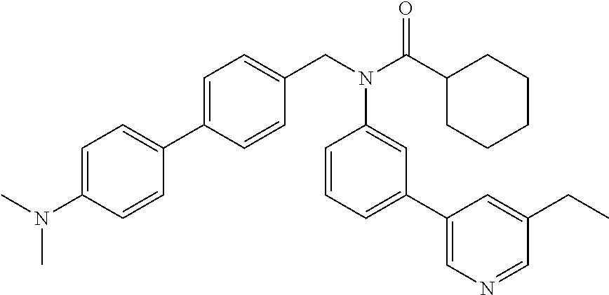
C1=C(C2=CC=C(N(C)C)C=C2)C=CC(CN(C(C2CCCCC2)=O)C2=CC(C3=CN=CC(CC)=C3)=CC=C2)=C1
